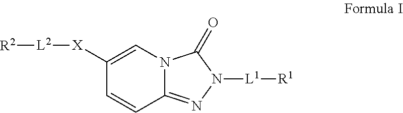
C1([X][L2][R2])=CN2C(=NN([L1][R1])C2=O)C=C1
